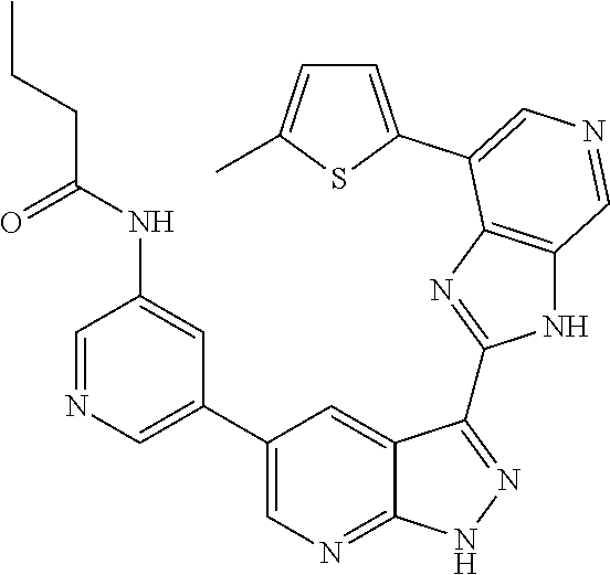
C1=NC=C(C2=CN=C3C(=C2)C(C2=NC4=C(N2)C=NC=C4C2=CC=C(C)S2)=NN3)C=C1NC(CCC)=O
